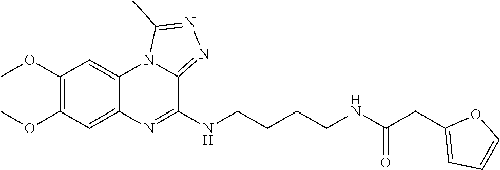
C1(OC)=C(OC)C=C2C(=C1)N1C(=NN=C1C)C(NCCCCNC(CC1=CC=CO1)=O)=N2
